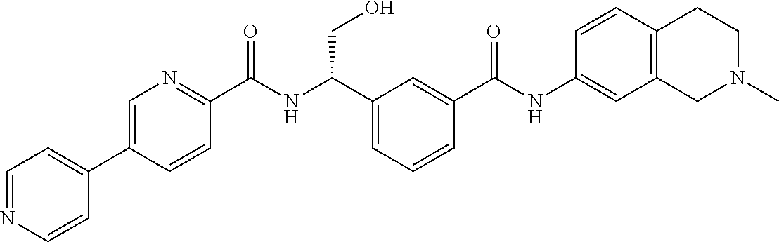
C1(C2=CN=C(C(NC(C3=CC=CC(C(NC4=CC5=C(C=C4)CCN(C)C5)=O)=C3)CO)=O)C=C2)=CC=NC=C1
